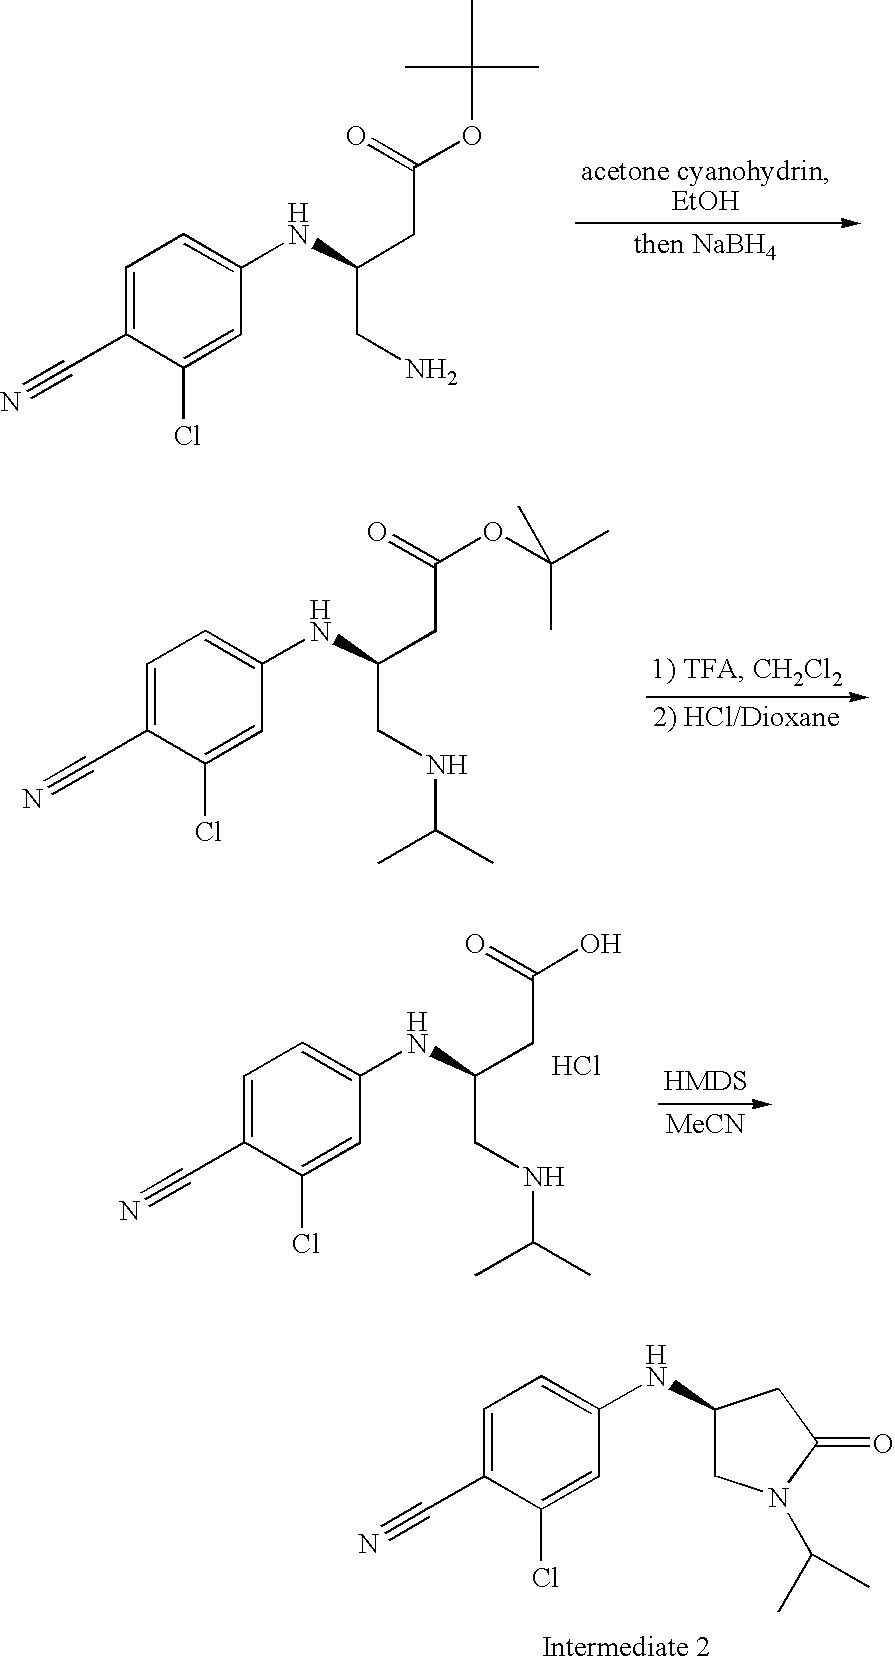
C1=C(C#N)C(Cl)=CC(NC(CC(OC(C)(C)C)=O)CN)=C1.C1=C(C#N)C(Cl)=CC(NC(CC(OC(C)(C)C)=O)CNC(C)C)=C1.C1=C(C#N)C(Cl)=CC(NC(CC(O)=O)CNC(C)C)=C1.Cl.[MeCN].C1=C(C#N)C(Cl)=CC(NC2CN(C(C)C)C(=O)C2)=C1
